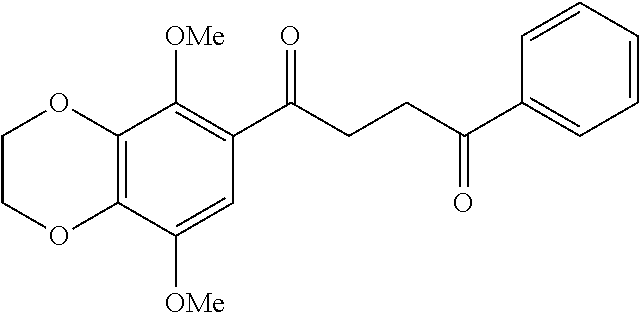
C12=C(C([OMe])=CC(C(CCC(C3=CC=CC=C3)=O)=O)=C1[OMe])OCCO2
